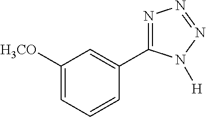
C1([H3CO])=CC=CC(C2=NN=NN2[H])=C1
